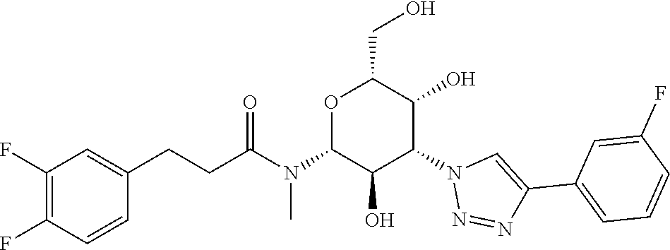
O1C(N(C(CCC2=CC(F)=C(F)C=C2)=O)C)C(O)C(N2N=NC(C3=CC=CC(F)=C3)=C2)C(O)C1CO
